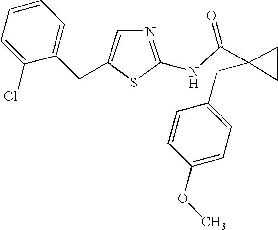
N1=C(NC(C2(CC3=CC=C(OC)C=C3)CC2)=O)SC(CC2=CC=CC=C2Cl)=C1
